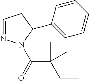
C1=NN(C(=O)C(C)(CC)C)C(C2=CC=CC=C2)C1
